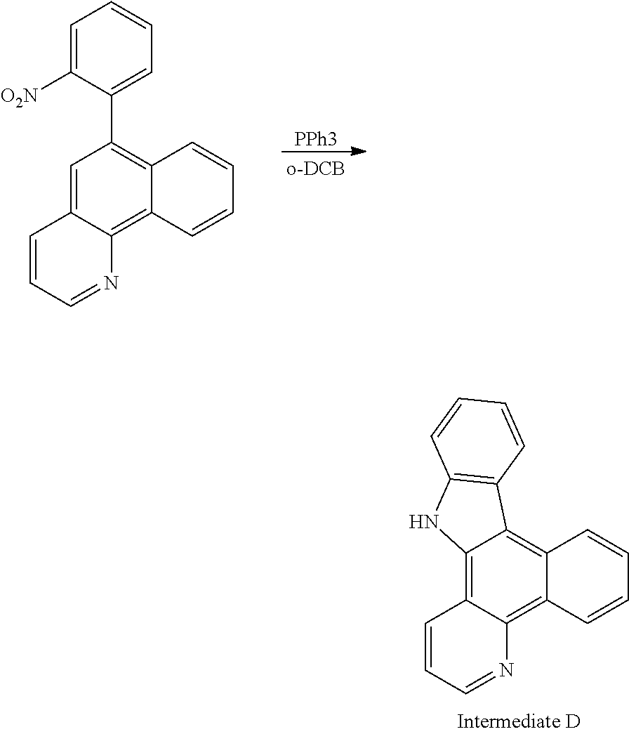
[PPh3].C1=C([O2N])C(C2=C3C(=C4C(=C2)C=CC=N4)C=CC=C3)=CC=C1.C12=C3C(=C4C(=C1NC1=C2C=CC=C1)C=CC=N4)C=CC=C3
